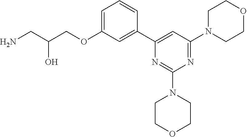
C1=C(OCC(CN)O)C=C(C2=CC(N3CCOCC3)=NC(N3CCOCC3)=N2)C=C1
